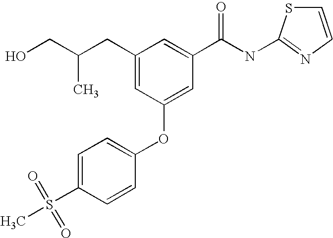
C1=C(S(C)(=O)=O)C=CC(OC2=CC(C(NC3=NC=CS3)=O)=CC(CC(CO)C)=C2)=C1
